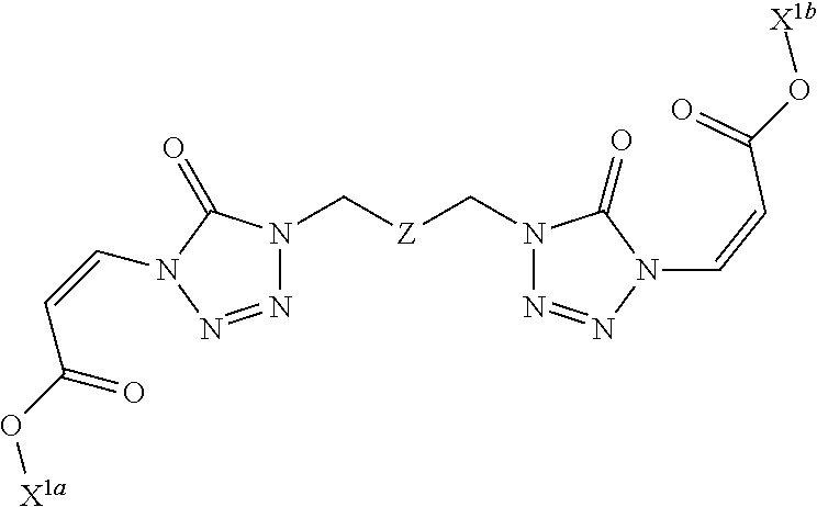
N1=NN(C=CC(O[X1a])=O)C(=O)N1C[Z]CN1N=NN(C=CC(=O)O[X1b])C1=O
